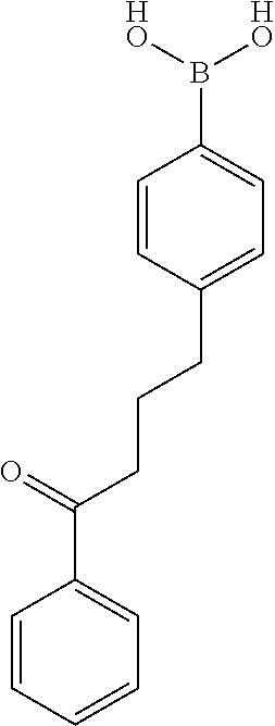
C1=CC(CCCC(C2=CC=CC=C2)=O)=CC=C1B([HO])[HO]
